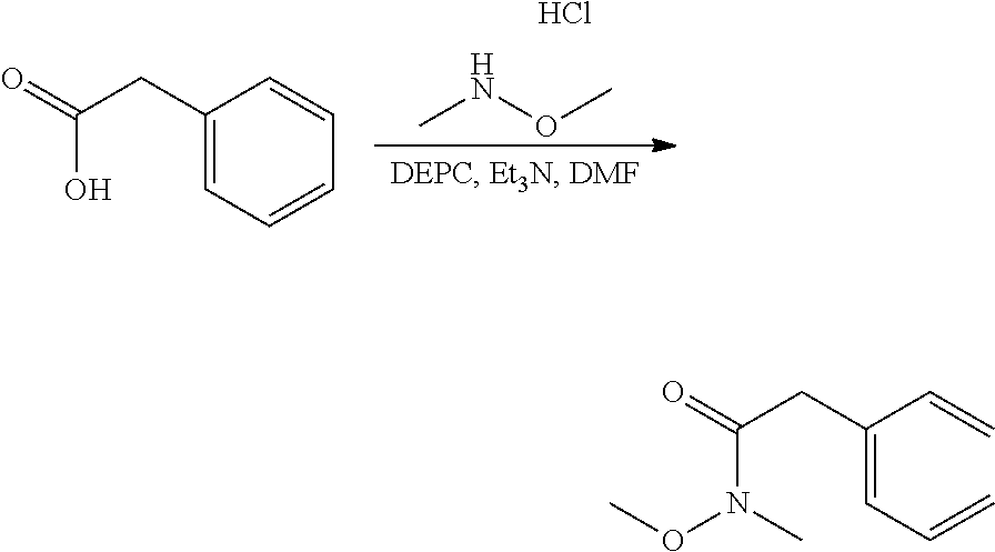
CNOC.Cl.C1(CC(O)=O)=CC=CC=C1.C(=CC=C)(C=C)CC(N(OC)C)=O
